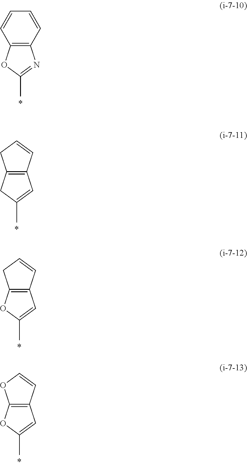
C1=CC=CC2=C1OC(C)=N2.C12=C(C=C(C)C1)C=CC2.C12=C(C=C(C)O1)C=CC2.C12=C(C=C(C)O1)C=CO2
